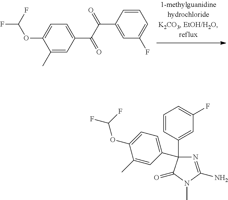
FC(F)OC1=CC=C(C(C(=O)C2=CC(F)=CC=C2)=O)C=C1C.C(OC1=CC=C(C2(C3=CC(F)=CC=C3)N=C(N)N(C)C2=O)C=C1C)(F)F
